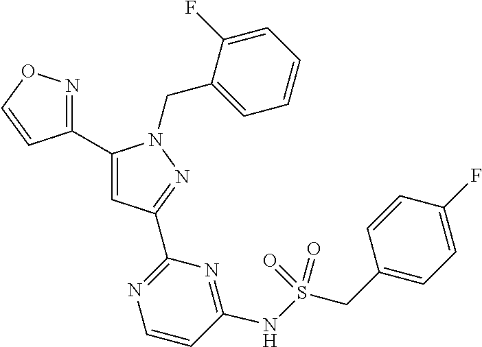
C1(C2=NOC=C2)=CC(C2=NC=CC(NS(CC3=CC=C(F)C=C3)(=O)=O)=N2)=NN1CC1=CC=CC=C1F
